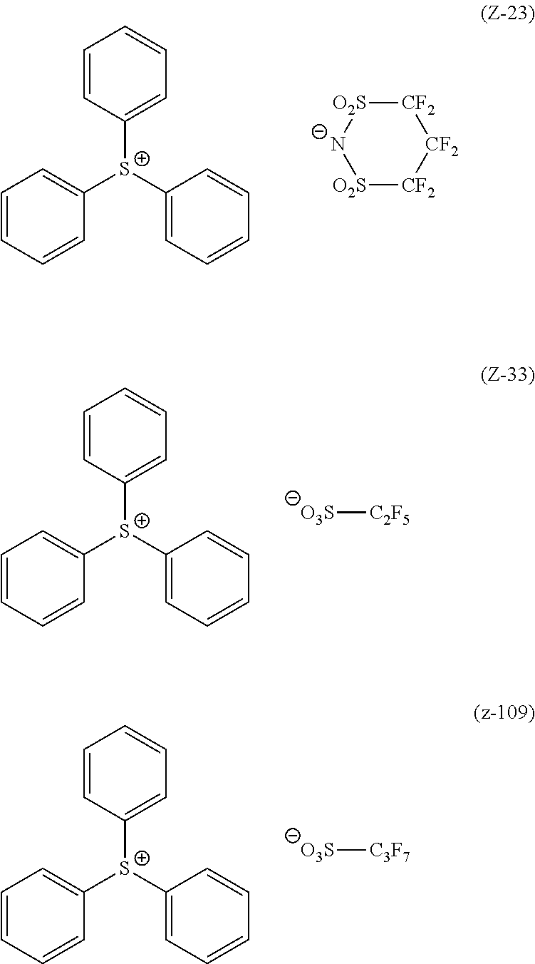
C1=CC([S+](C2=CC=CC=C2)C2=CC=CC=C2)=CC=C1.[O2S]1[CF2][CF2][CF2][O2S][N-]1.C1=CC([S+](C2=CC=CC=C2)C2=CC=CC=C2)=CC=C1.[O3S][C2F5].C1=CC([S+](C2=CC=CC=C2)C2=CC=CC=C2)=CC=C1.[O3S][C3F7]
